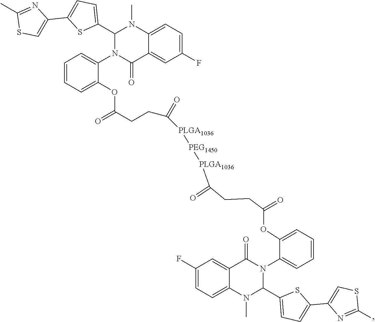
C1(C2=CC=C(C3=CSC(C)=N3)S2)N(C2=CC=CC=C2OC(=O)CCC([PLGA1036][PEG1450][PLGA1036]C(=O)CCC(OC2=CC=CC=C2N2C(C3=CC=C(C4=CSC(C)=N4)S3)N(C)C3=CC=C(F)C=C3C2=O)=O)=O)C(=O)C2=CC(F)=CC=C2N1C
